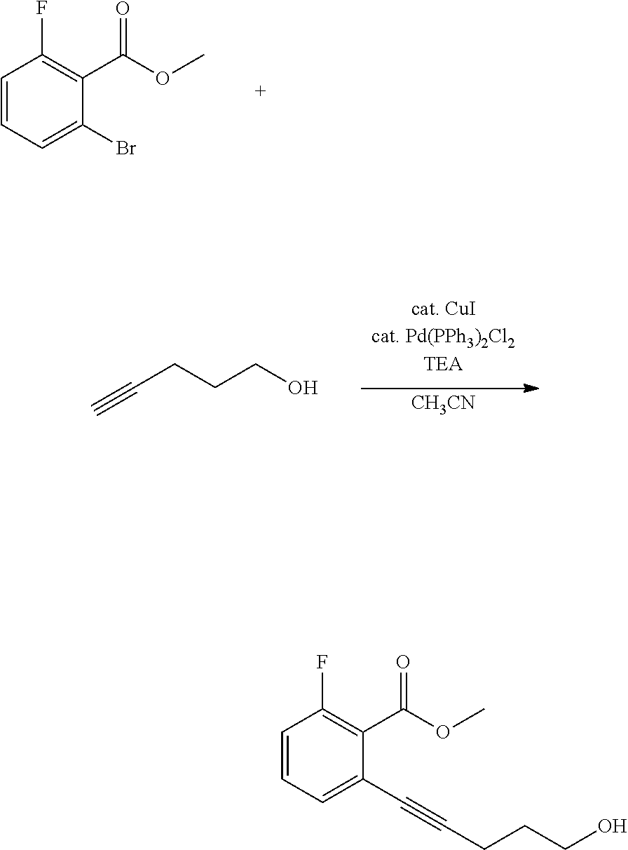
C1=CC=C(Br)C(C(OC)=O)=C1F.C(CCCO)#C.[CH3CN].C1=CC=C(C#CCCCO)C(C(OC)=O)=C1F
